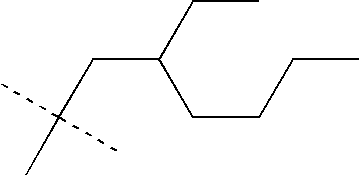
C(CC(CC)CCCC)(C)(C)C
